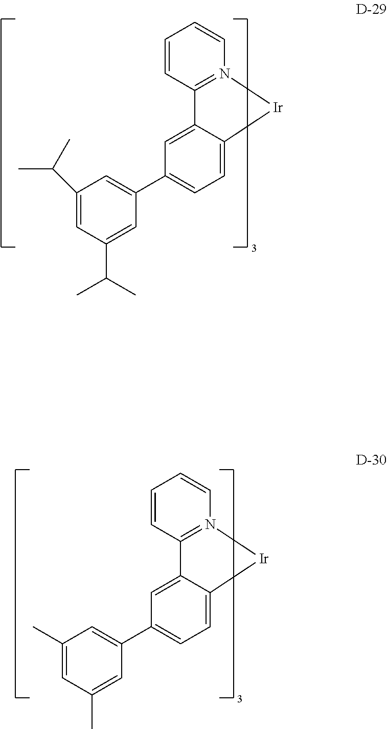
C1=C2C(=CC=C1C1=CC(C(C)C)=CC(C(C)C)=C1)[Ir]N1=C2C=CC=C1.C1=C2C(=CC=C1C1=CC(C)=CC(C)=C1)[Ir]N1=C2C=CC=C1
